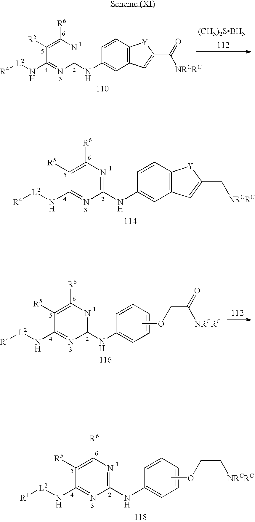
C1(NC2=CC3=C(C=C2)[Y]C(C[NRCRC])=C3)=NC([R6])=C([R5])C(N[L2][R4])=N1.C1(NC2=CC3=C(C=C2)[Y]C(C(=O)[NRCRC])=C3)=NC([R6])=C([R5])C(N[L2][R4])=N1.[(CH3)2SBH3].C1(NC2=CC=CC=C2)=NC([R6])=C([R5])C(N[L2][R4])=N1.C([NRCRC])COC.C1(NC2=CC=CC=C2)=NC([R6])=C([R5])C(N[L2][R4])=N1.O=C([NRCRC])COC
